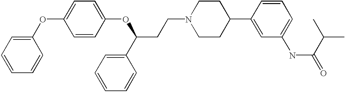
C1(OC2=CC=C(OC(CCN3CCC(C4=CC(NC(=O)C(C)C)=CC=C4)CC3)C3=CC=CC=C3)C=C2)=CC=CC=C1
